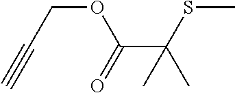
O(C(=O)C(SC)(C)C)CC#C
